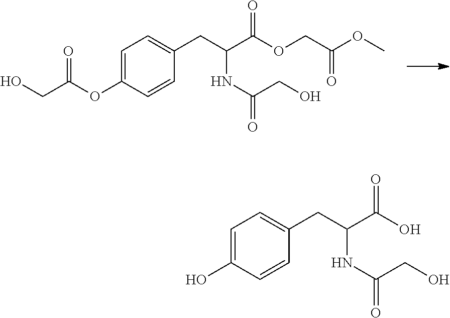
C1=C(OC(CO)=O)C=CC(CC(NC(CO)=O)C(OCC(OC)=O)=O)=C1.C1=C(O)C=CC(CC(NC(CO)=O)C(O)=O)=C1
